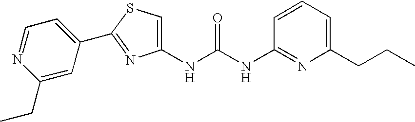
C1(NC(NC2=NC(CCC)=CC=C2)=O)=CSC(C2=CC=NC(CC)=C2)=N1
